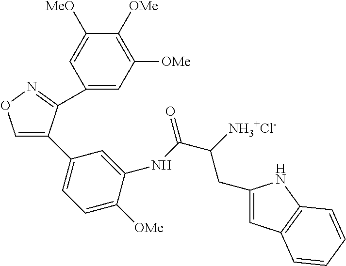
C1=C(C2=CC=C([OMe])C(NC(C([NH3+Cl-])CC3=CC4=C(N3)C=CC=C4)=O)=C2)C(C2=CC([OMe])=C([OMe])C([MeO])=C2)=NO1
